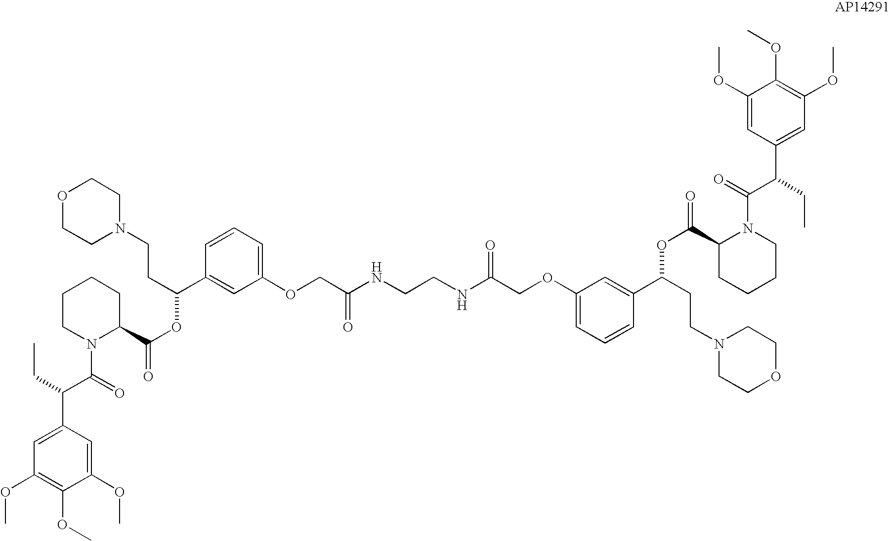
O1CCN(CCC(OC(C2CCCCN2C(C(CC)C2=CC(OC)=C(OC)C(OC)=C2)=O)=O)C2=CC(OCC(NCCNC(COC3=CC=CC(C(OC(C4CCCCN4C(=O)C(CC)C4=CC(OC)=C(OC)C(OC)=C4)=O)CCN4CCOCC4)=C3)=O)=O)=CC=C2)CC1
